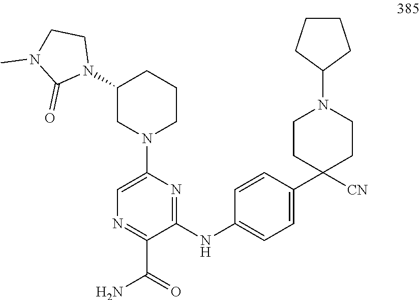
N1=C(C(=O)N)C(NC2=CC=C(C3([CN])CCN(C4CCCC4)CC3)C=C2)=NC(N2CCCC(N3CCN(C)C3=O)C2)=C1
